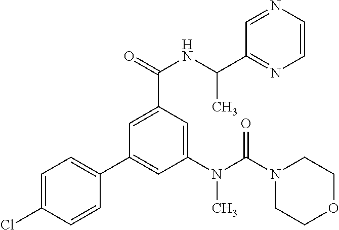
C1=C(Cl)C=CC(C2=CC(N(C(N3CCOCC3)=O)C)=CC(C(=O)NC(C)C3=NC=CN=C3)=C2)=C1
